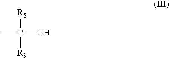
CC([R8])([R9])O
